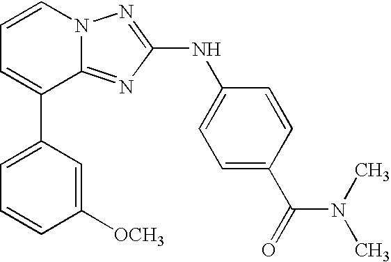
C1=C(C2=CC=CN3C2=NC(NC2=CC=C(C(=O)N(C)C)C=C2)=N3)C=C([OCH3])C=C1
